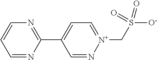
C1=N[N+](CS([O-])(=O)=O)=CC=C1C1=NC=CC=N1
